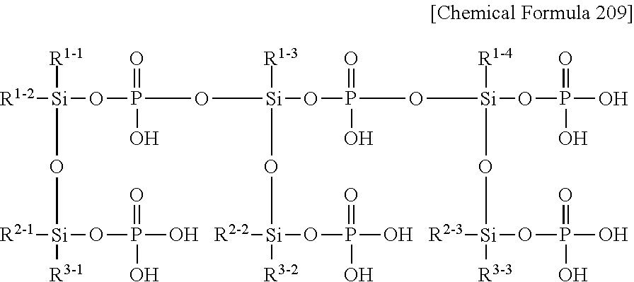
[R1-2][Si](O[Si]([R2-1])([R3-1])OP(=O)(O)O)(OP(=O)(O)O[Si](O[Si]([R3-2])(OP(=O)(O)O)[R2-2])(OP(=O)(O)O[Si](O[Si]([R3-3])(OP(=O)(O)O)[R2-3])(OP(=O)(O)O)[R1-4])[R1-3])[R1-1]
